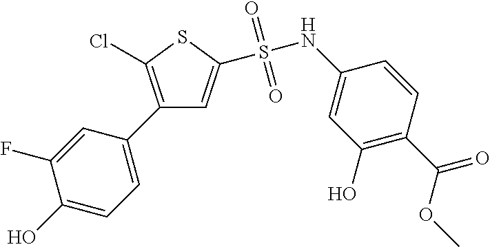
C1(C2=C(Cl)SC(S(NC3=CC(O)=C(C(=O)OC)C=C3)(=O)=O)=C2)=CC=C(O)C(F)=C1
